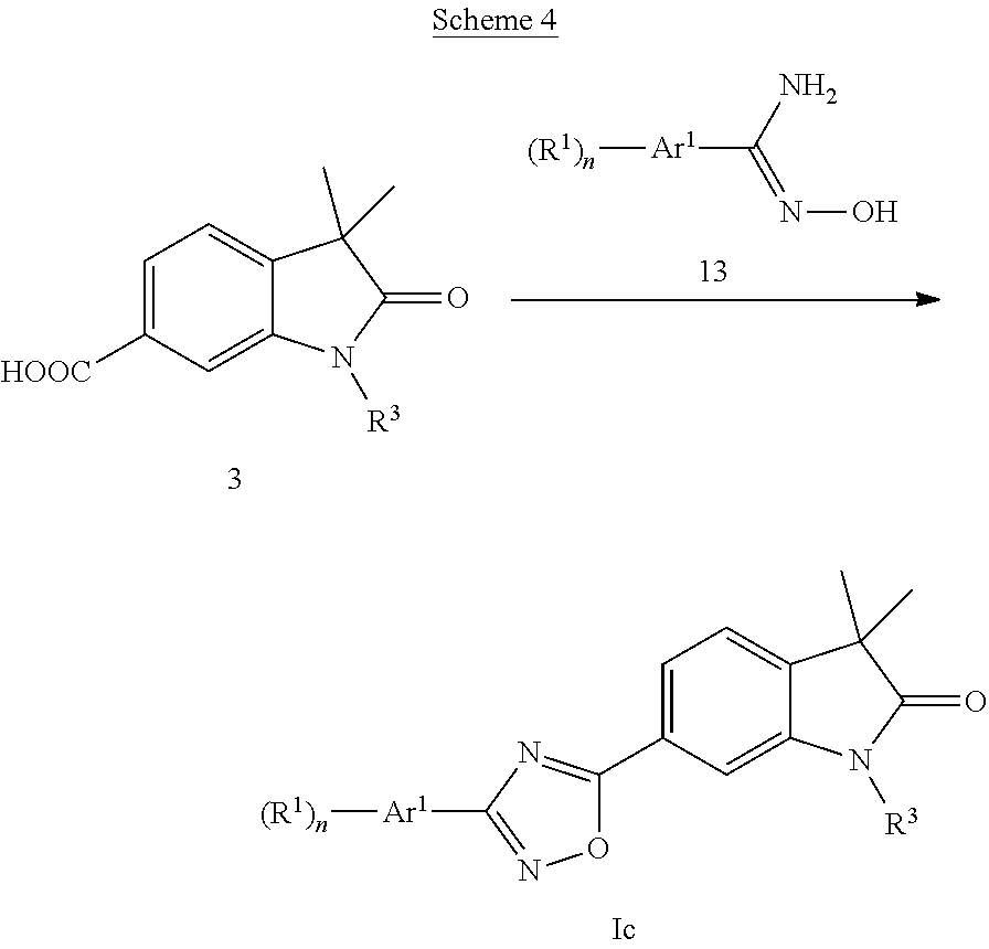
C1=C(C2=NC([Ar1][(R1)n])=NO2)C=C2C(=C1)C(C)(C)C(=O)N2[R3].C1=C([HOOC])C=C2C(=C1)C(C)(C)C(=O)N2[R3].[(R1)n][Ar1]C(=NO)N
